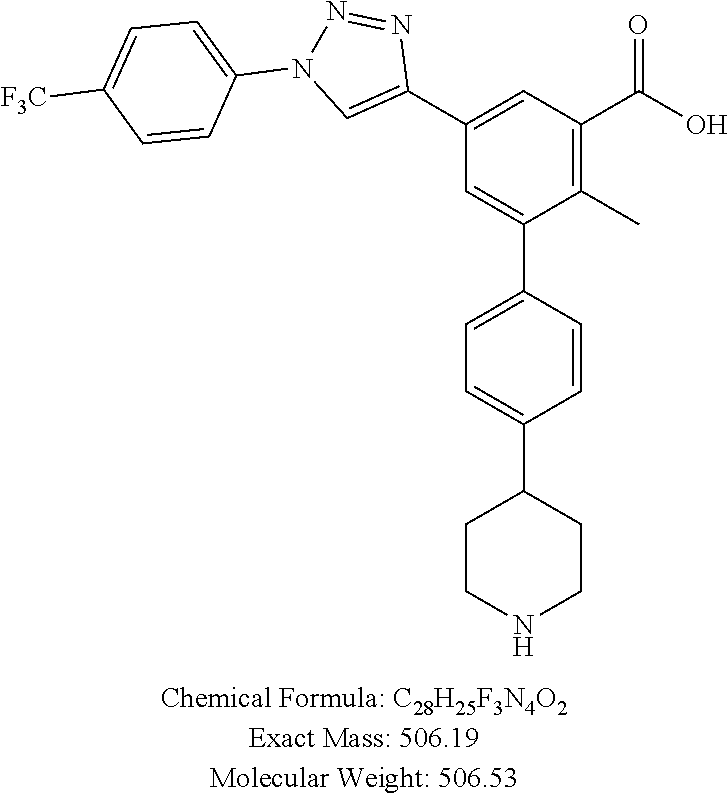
C1=CC(C2=CC(C3=CN(C4=CC=C([F3C])C=C4)N=N3)=CC(C(O)=O)=C2C)=CC=C1C1CCNCC1
